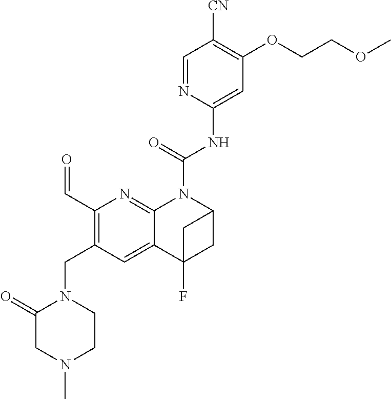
C1(C=O)=C(CN2C(=O)CN(C)CC2)C=C2C(=N1)N(C(NC1=CC(OCCOC)=C([CN])C=N1)=O)C1CC2(F)C1
